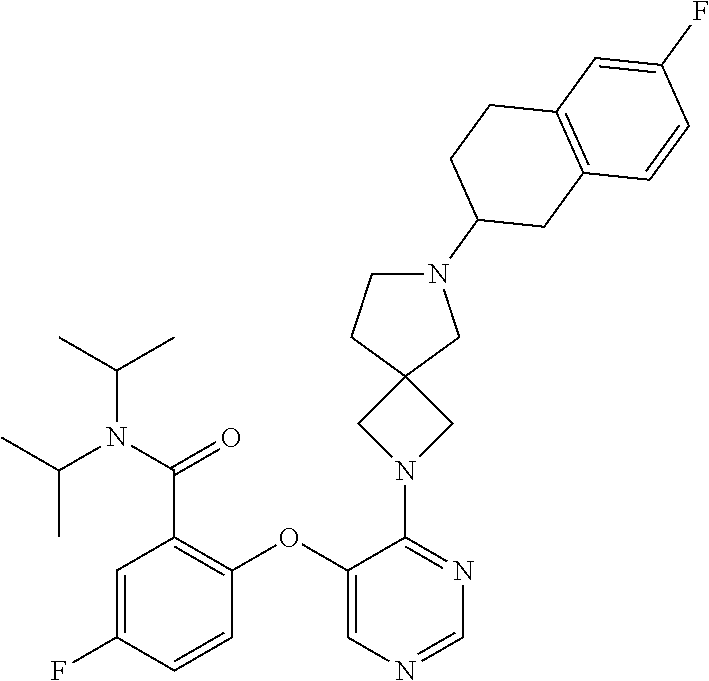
C1=C(F)C=CC(OC2=CN=CN=C2N2CC3(C2)CN(C2CC4=C(CC2)C=C(F)C=C4)CC3)=C1C(=O)N(C(C)C)C(C)C
